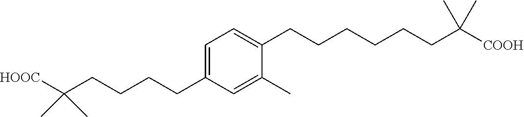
C1(CCCCC(C)(C)[HOOC])=CC=C(CCCCCCC(C)(C)[COOH])C(C)=C1
